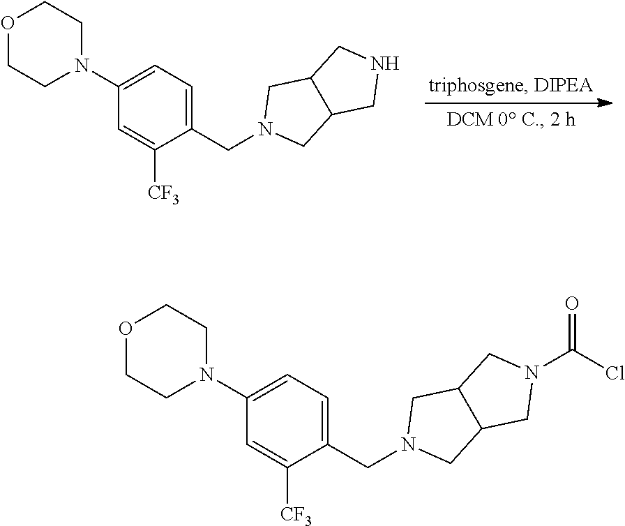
N1(C2=CC=C(CN3CC4C(C3)CNC4)C([CF3])=C2)CCOCC1.N1(C2=CC=C(CN3CC4C(C3)CN(C(Cl)=O)C4)C([CF3])=C2)CCOCC1
